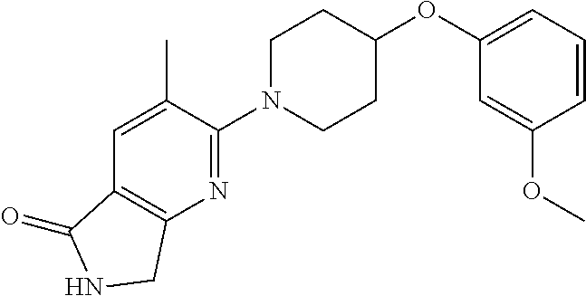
C1N(C2=NC3=C(C=C2C)C(=O)NC3)CCC(OC2=CC=CC(OC)=C2)C1
